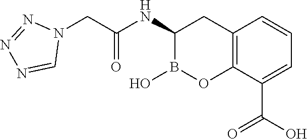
C12=C(C(C(O)=O)=CC=C1)OB(O)C(NC(=O)CN1N=NN=C1)C2
